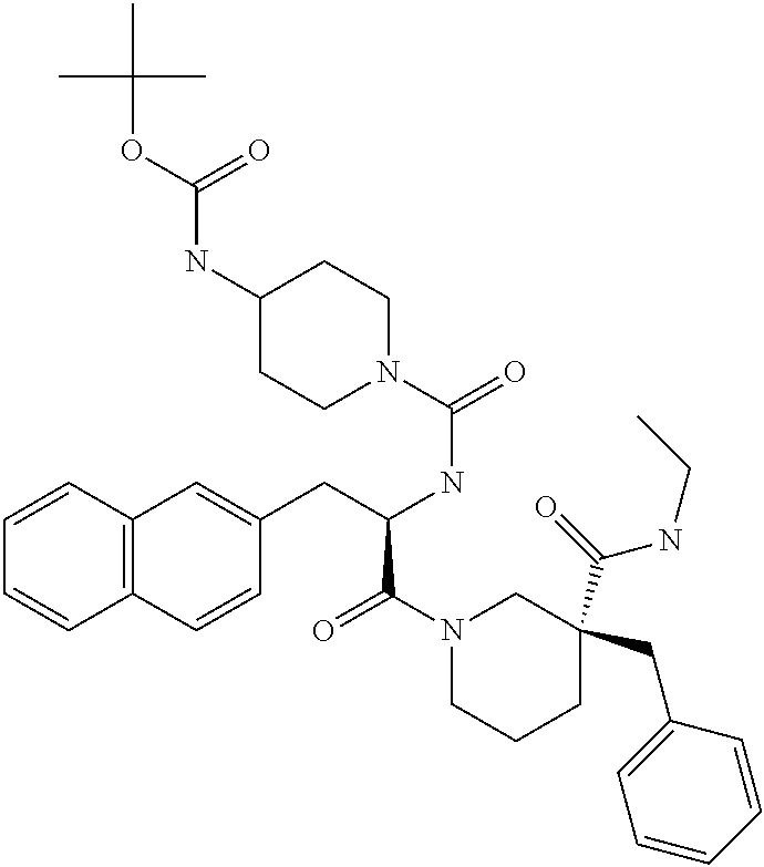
C12=C(C=CC(CC(NC(=O)N3CCC(NC(OC(C)(C)C)=O)CC3)C(N3CCCC(C(=O)NCC)(CC4=CC=CC=C4)C3)=O)=C1)C=CC=C2
